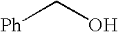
[Ph]CO
